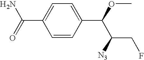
C1(C(=O)N)=CC=C(C(OC)C(CF)[N3])C=C1
